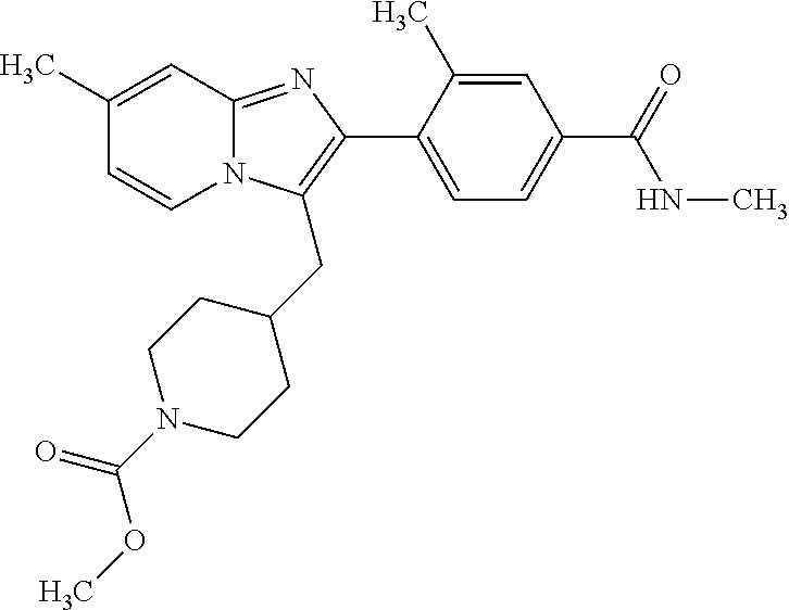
N12C(=NC(C3=CC=C(C(=O)NC)C=C3C)=C1CC1CCN(C(OC)=O)CC1)C=C(C)C=C2
